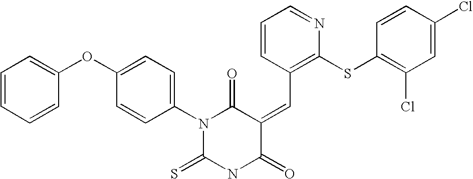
C1=CC=CC(OC2=CC=C(N3C(=S)NC(=O)C(=CC4=C(SC5=C(Cl)C=C(Cl)C=C5)N=CC=C4)C3=O)C=C2)=C1
